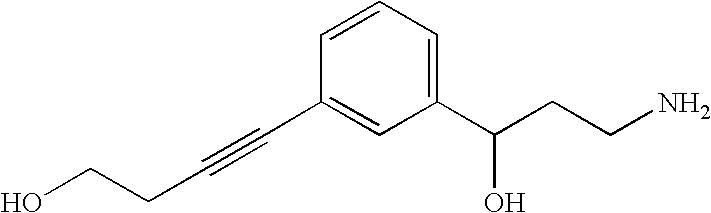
C1(C(CCN)O)=CC=CC(C#CCCO)=C1
